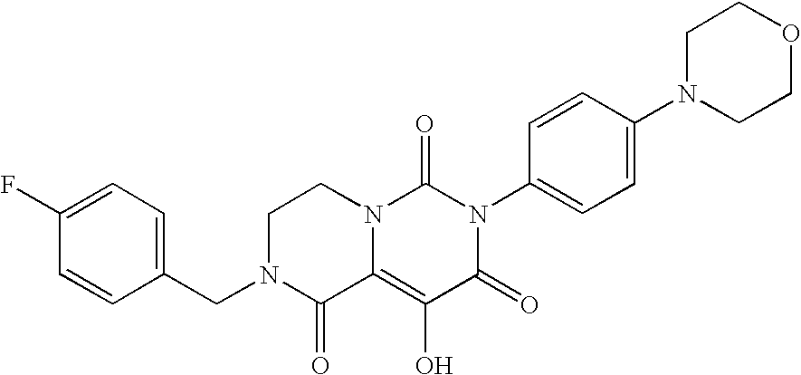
C1(F)=CC=C(CN2C(=O)C3=C(O)C(=O)N(C4=CC=C(N5CCOCC5)C=C4)C(=O)N3CC2)C=C1
